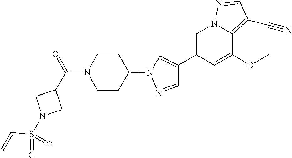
N1(S(=O)(=O)C=C)CC(C(N2CCC(N3C=C(C4=CN5C(=C(C#N)C=N5)C(OC)=C4)C=N3)CC2)=O)C1
